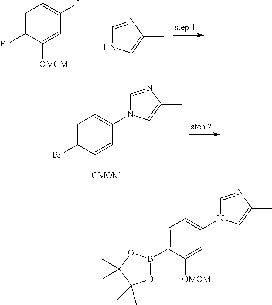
C1=C(Br)C([OMOM])=CC(I)=C1.C1=NC(C)=CN1.C1=C(Br)C([OMOM])=CC(N2C=NC(C)=C2)=C1.C1=C(B2OC(C)(C)C(C)(C)O2)C([OMOM])=CC(N2C=NC(C)=C2)=C1
